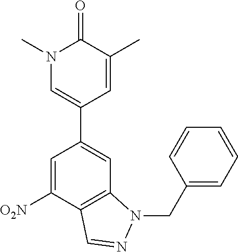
C1=C([O2N])C2=C(C=C1C1=CN(C)C(=O)C(C)=C1)N(CC1=CC=CC=C1)N=C2
